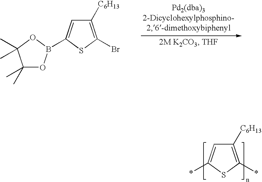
C1([C6H13])=C(*)SC(*)=C1.C1([C6H13])=C(Br)SC(B2OC(C)(C)C(C)(C)O2)=C1
